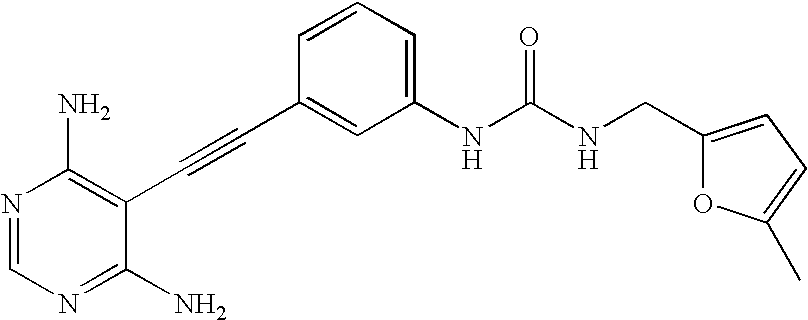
N1=CN=C(N)C(C#CC2=CC(NC(NCC3=CC=C(C)O3)=O)=CC=C2)=C1N
